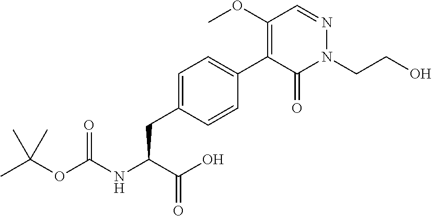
CC(OC(NC(C(=O)O)CC1=CC=C(C2=C(OC)C=NN(CCO)C2=O)C=C1)=O)(C)C
